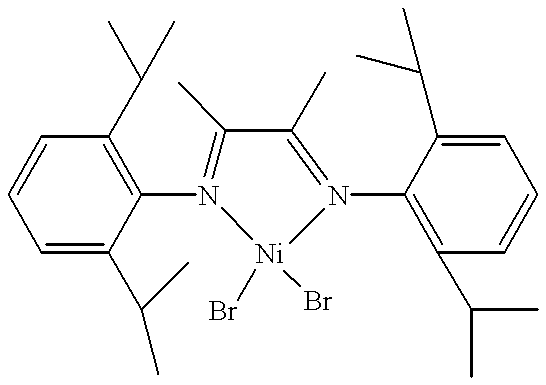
C1=CC=C(C(C)C)C(N2=C(C)C(C)=N(C3=C(C(C)C)C=CC=C3C(C)C)[Ni]2(Br)Br)=C1C(C)C
